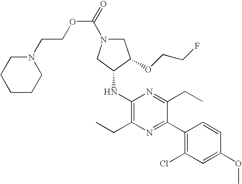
C1(NC2CN(C(OCCN3CCCCC3)=O)CC2OCCF)=C(CC)N=C(C2=C(Cl)C=C(OC)C=C2)C(CC)=N1
